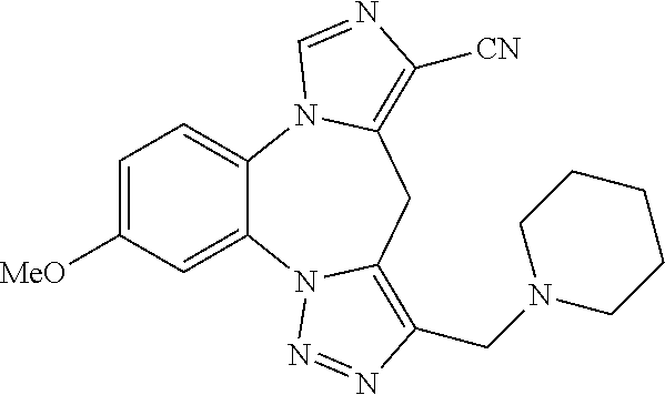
C12=CC=C([MeO])C=C1N1C(=C(CN3CCCCC3)N=N1)CC1=C([CN])N=CN21
